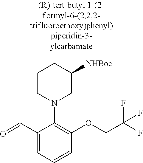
C1(C=O)=CC=CC(OCC(F)(F)F)=C1N1CC([NHBoc])CCC1
